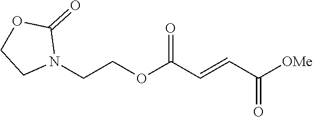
[OMe]C(C=CC(OCCN1C(=O)OCC1)=O)=O
